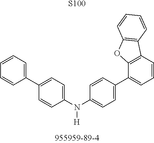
[S100].C1(N(C2=CC=C(C3=CC=CC4=C3OC3=C4C=CC=C3)C=C2)[H])=CC=C(C2=CC=CC=C2)C=C1
